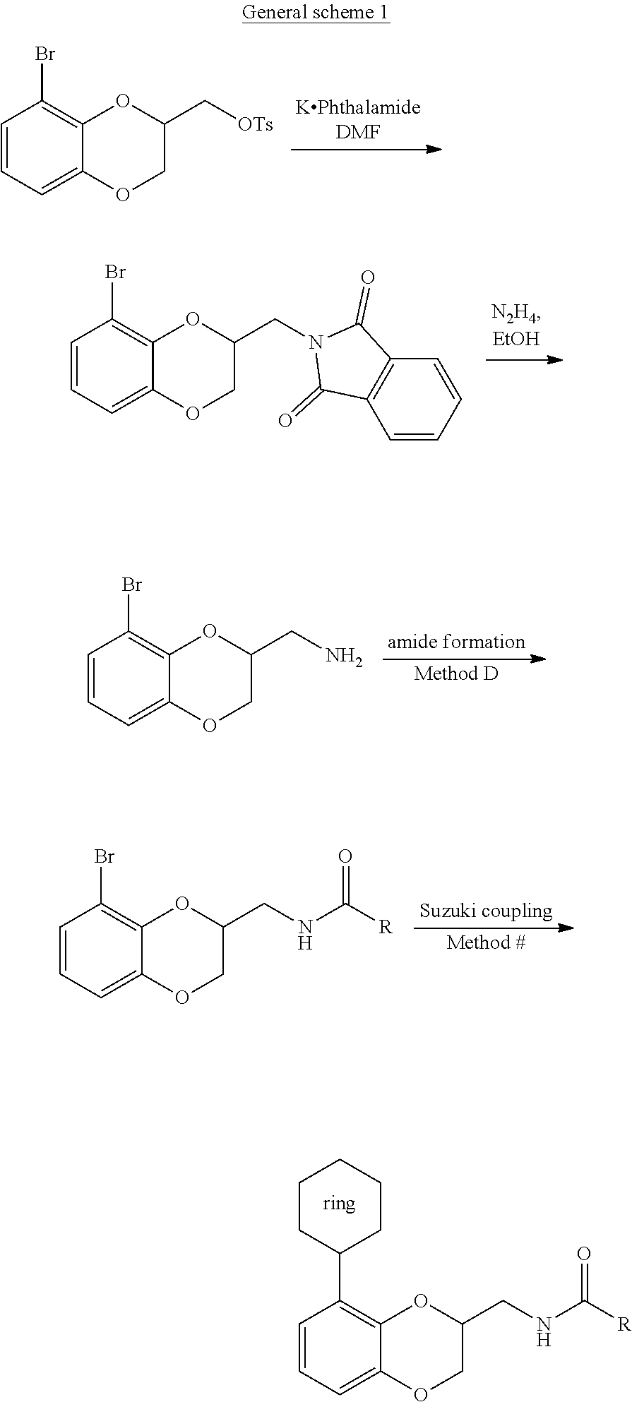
C1=CC=C2C(=C1Br)OC(C[OTs])CO2.C1=CC=C2C(=C1Br)OC(CN1C(=O)C3=C(C1=O)C=CC=C3)CO2.C1=CC=C2C(=C1Br)OC(CN)CO2.C1=CC=C2C(=C1Br)OC(CNC([R])=O)CO2.C1=CC=C2C(=C1C1CCCCC1)OC(CNC([R])=O)CO2
